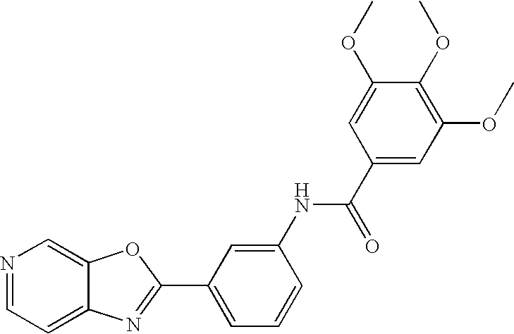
C12=CC=NC=C1OC(C1=CC=CC(NC(C3=CC(OC)=C(OC)C(OC)=C3)=O)=C1)=N2
